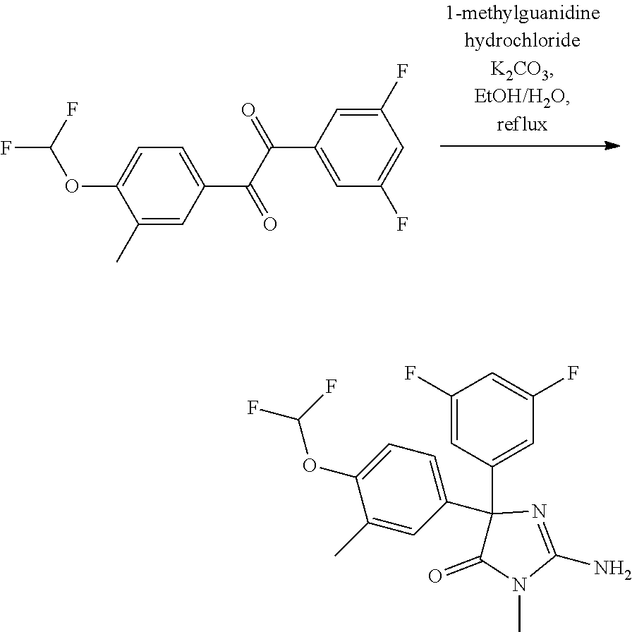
FC(F)OC1=CC=C(C(C(=O)C2=CC(F)=CC(F)=C2)=O)C=C1C.C1(F)=CC(C2(C3=CC=C(OC(F)F)C(C)=C3)C(=O)N(C)C(N)=N2)=CC(F)=C1
